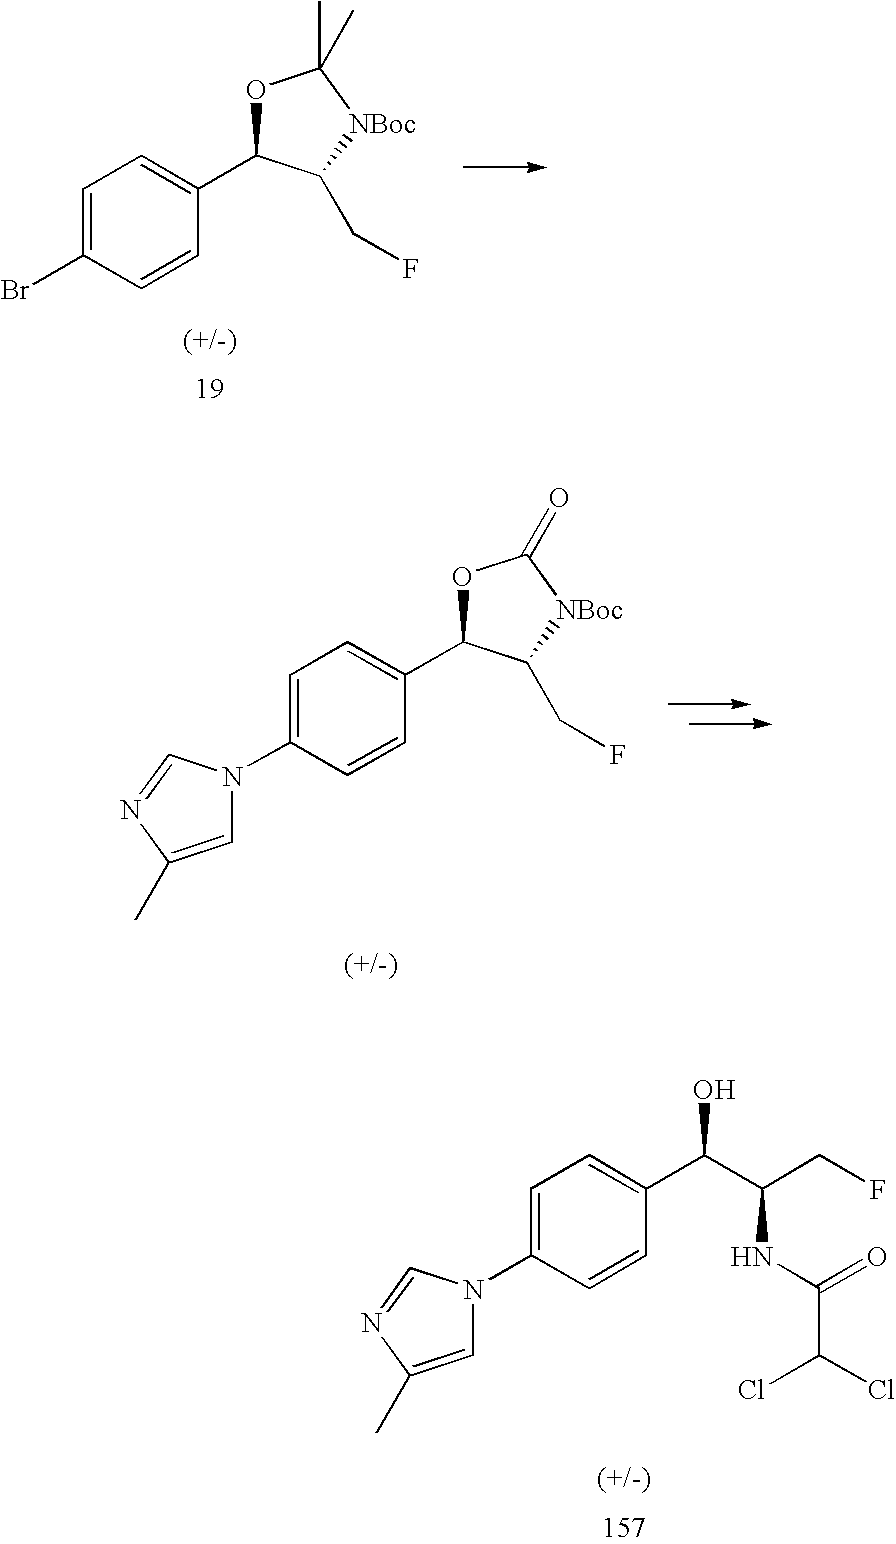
C1=C(N2C=C(C)N=C2)C=CC(C2OC(=O)[NBoc]C2CF)=C1.C1=C(N2C=C(C)N=C2)C=CC(C(O)C(CF)NC(=O)C(Cl)Cl)=C1.C1=C(Br)C=CC(C2OC(C)(C)[NBoc]C2CF)=C1
